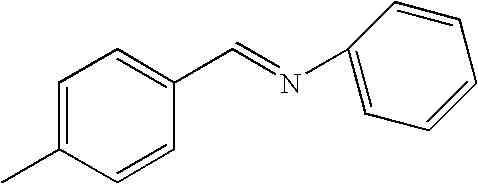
C1=C(C)C=CC(C=NC2=CC=CC=C2)=C1
